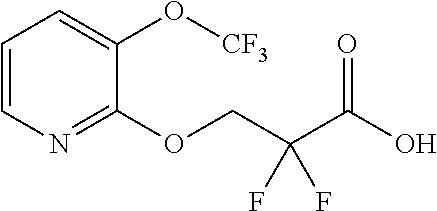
C1=CN=C(OCC(C(O)=O)(F)F)C(O[CF3])=C1
